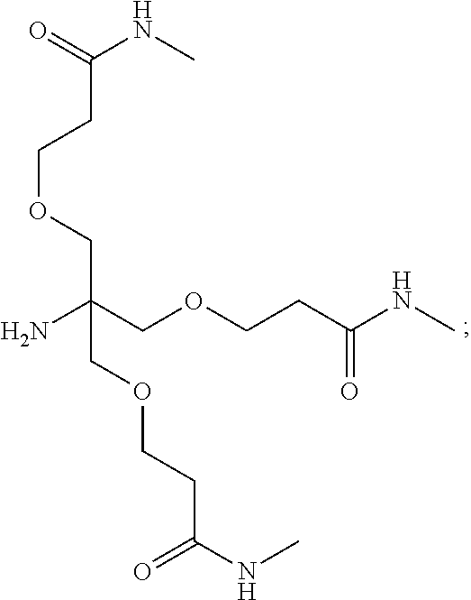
O=C(NC)CCOCC(COCCC(=O)NC)(N)COCCC(NC)=O
